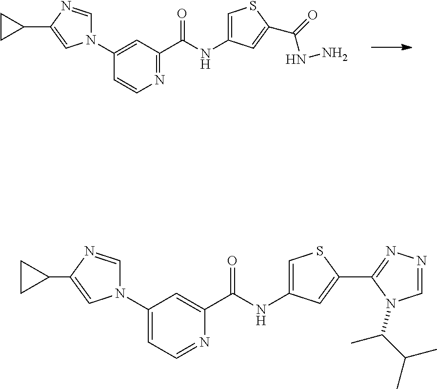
C1(N2C=NC(C3CC3)=C2)=CC(C(NC2=CSC(C(=O)NN)=C2)=O)=NC=C1.C1(N2C=NC(C3CC3)=C2)=CC=NC(C(NC2=CSC(C3=NN=CN3C(C(C)C)C)=C2)=O)=C1
